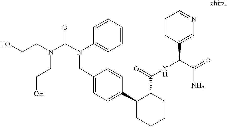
C1(CN(C(=O)N(CCO)CCO)C2=CC=CC=C2)=CC=C(C2CCCCC2C(NC(C2=CN=CC=C2)C(=O)N)=O)C=C1
